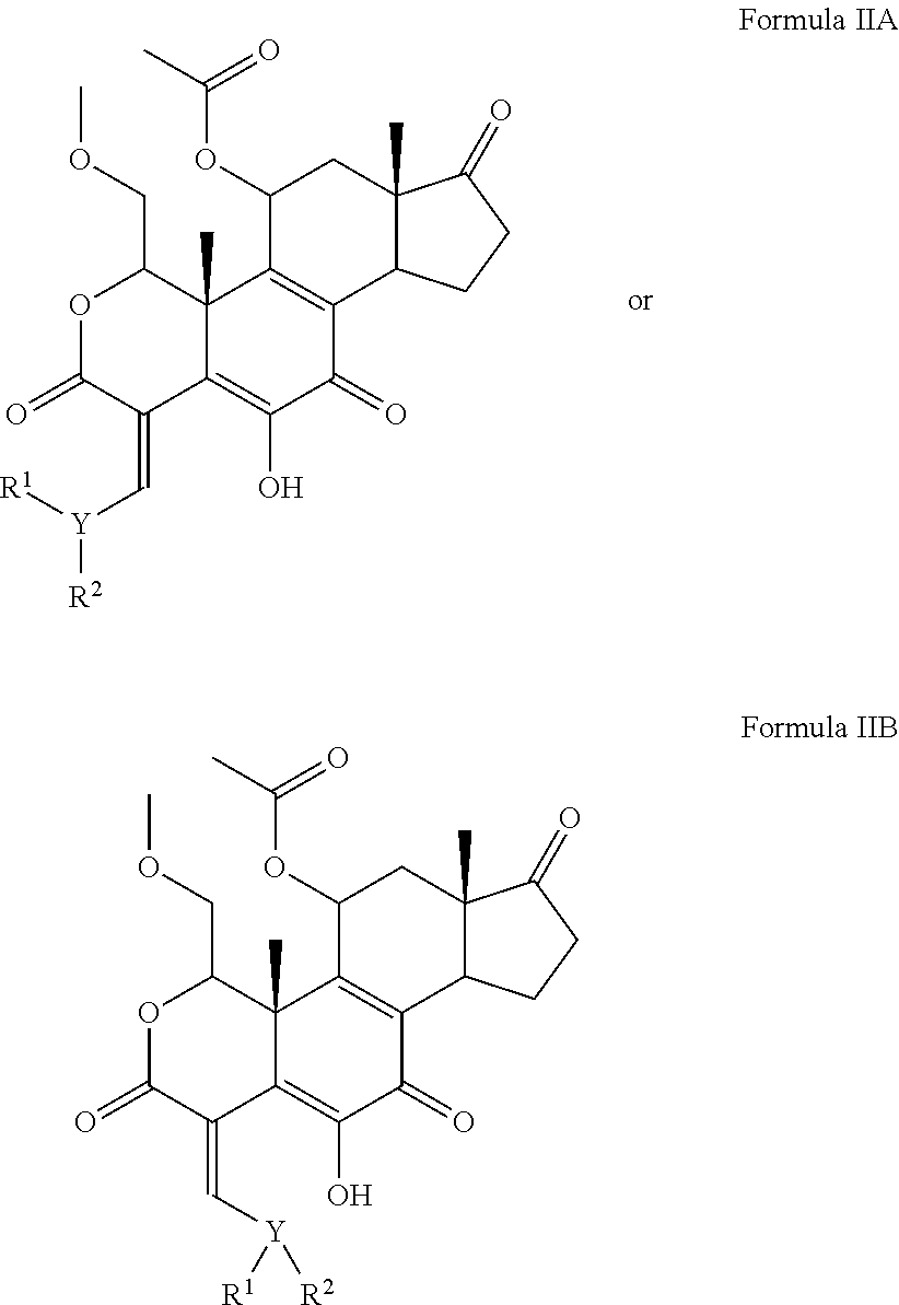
O1C(=O)C(=C[Y]([R1])[R2])C2=C(O)C(=O)C3=C(C2(C)C1COC)C(OC(C)=O)CC1(C)C3CCC1=O.O1C(=O)C(=C[Y]([R2])[R1])C2=C(O)C(=O)C3=C(C2(C)C1COC)C(OC(C)=O)CC1(C)C3CCC1=O
